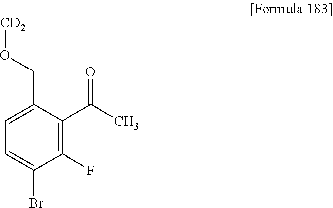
[CD2]OCC1=CC=C(Br)C(F)=C1C(C)=O
